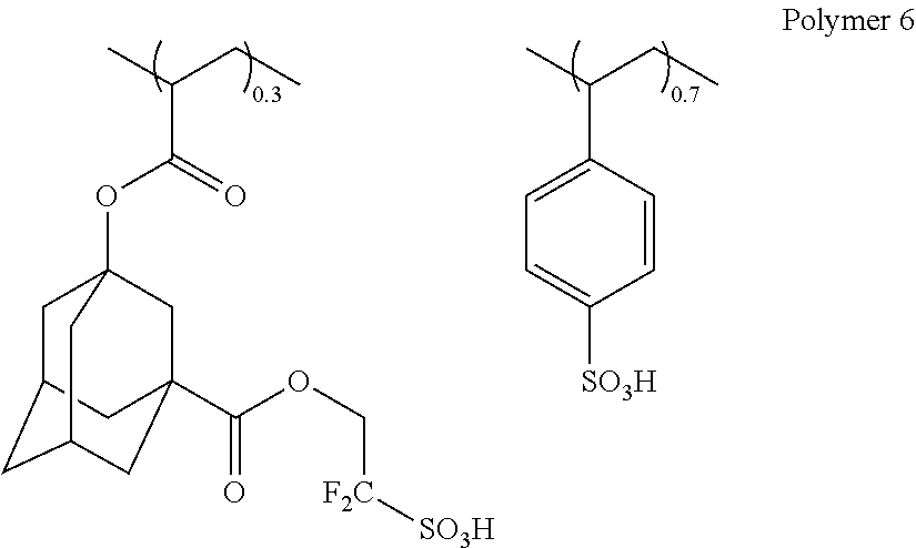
C1=C(C(C)CC)C=CC([SO3H])=C1.O(C(=O)C(C)CC)C12CC3CC(CC(C(OC[F2C][SO3H])=O)(C1)C3)C2
